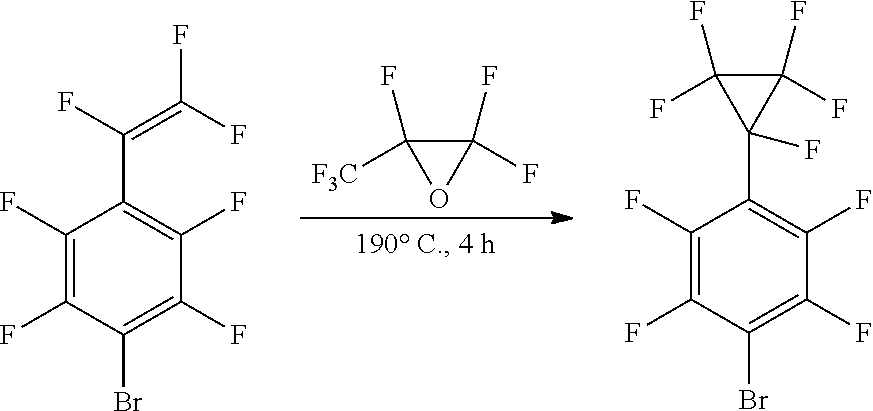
C1(F)=C(F)C(Br)=C(F)C(F)=C1C(F)=C(F)F.C1(F)(F)C([F3C])(F)O1.C1(F)=C(F)C(Br)=C(F)C(F)=C1C1(F)C(F)(F)C1(F)F
